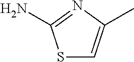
S1C=C(C)N=C1N
